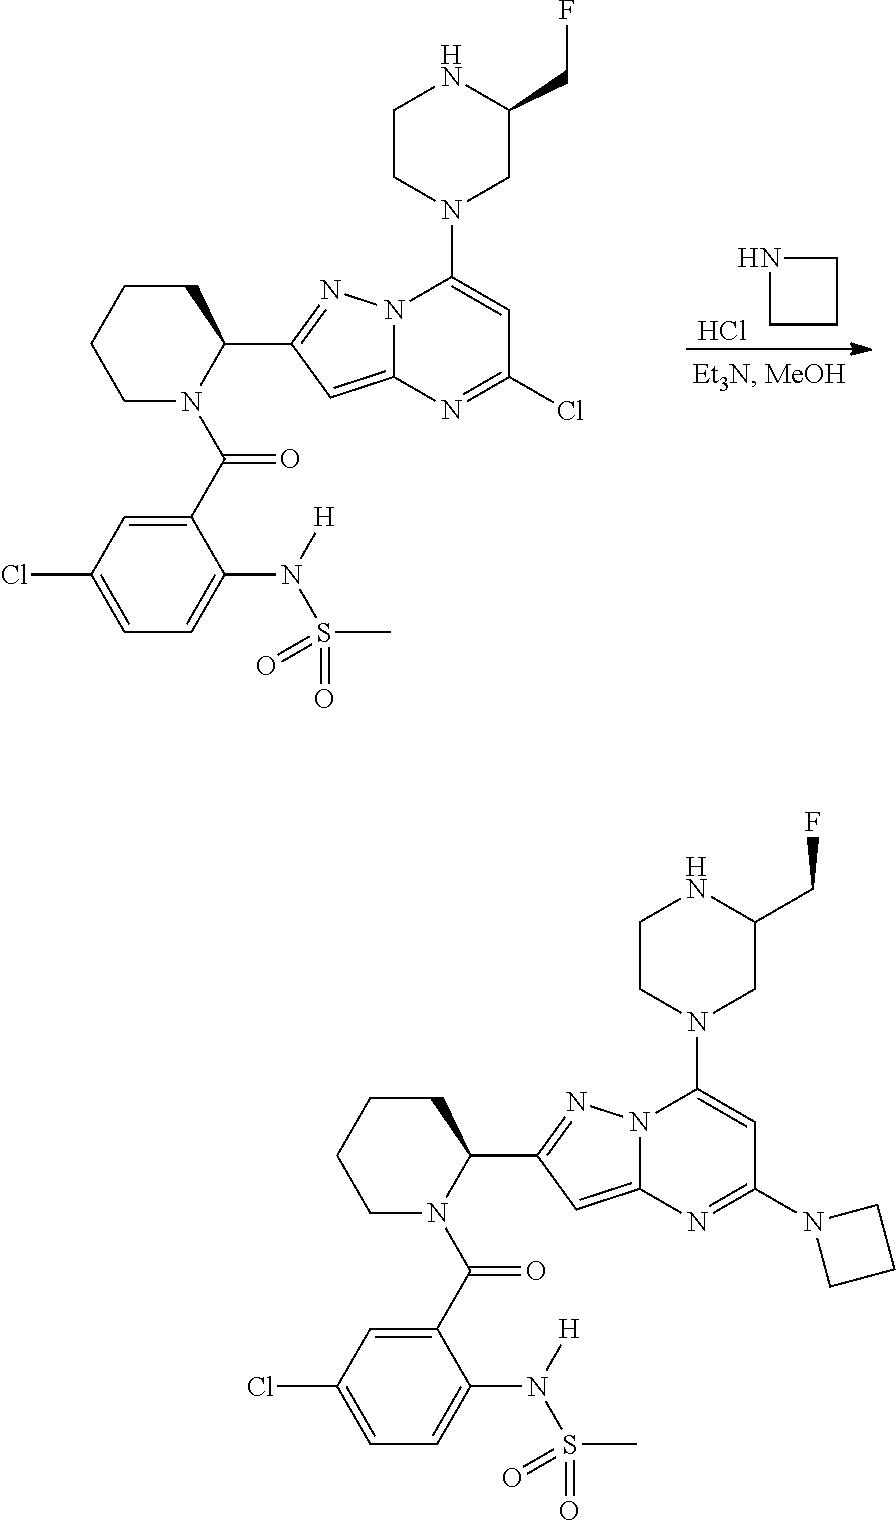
C1CCN1.Cl.C1CCCC(C2=NN3C(=C2)N=C(Cl)C=C3N2CCNC(CF)C2)N1C(C1=CC(Cl)=CC=C1N([H])S(C)(=O)=O)=O.C1CCCC(C2=NN3C(=C2)N=C(N2CCC2)C=C3N2CCNC(CF)C2)N1C(C1=CC(Cl)=CC=C1N([H])S(C)(=O)=O)=O
